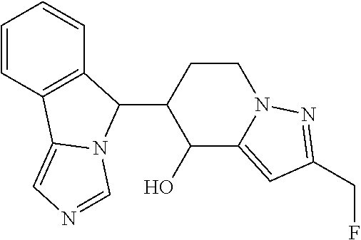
C1=CC2=C(C=C1)C(C1C(O)C3=CC(CF)=NN3CC1)N1C2=CN=C1
